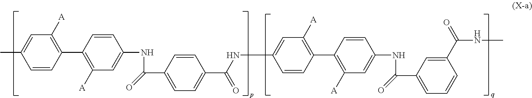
C1=CC(C2=C([A])C=C(NC(C3=CC=C(C(NC4=CC([A])=C(C5=C([A])C=C(NC(C6=CC=CC(C(=O)NC)=C6)=O)C=C5)C=C4)=O)C=C3)=O)C=C2)=C([A])C=C1C
